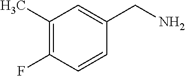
C1(C)=C(F)C=CC(CN)=C1
